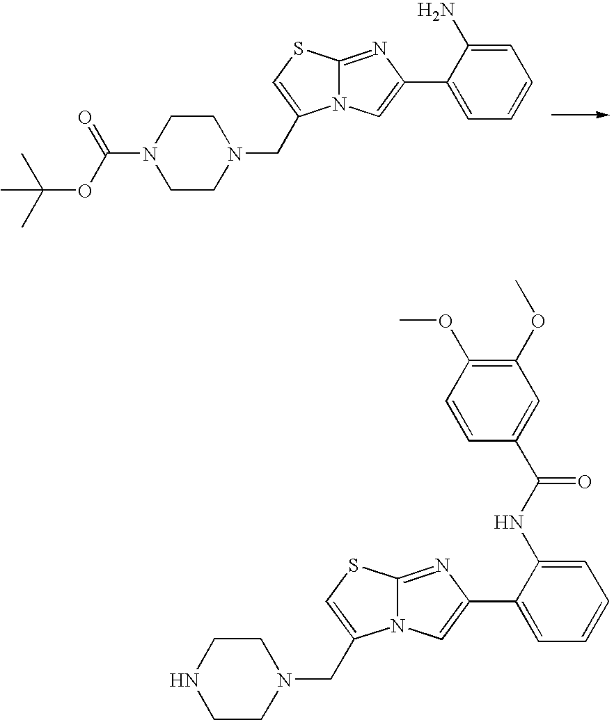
N12C(=NC(C3=CC=CC=C3N)=C1)SC=C2CN1CCN(C(OC(C)(C)C)=O)CC1.N12C(=NC(C3=CC=CC=C3NC(C3=CC(OC)=C(OC)C=C3)=O)=C1)SC=C2CN1CCNCC1
